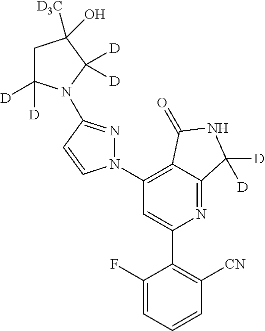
C1(C2=C([CN])C=CC=C2F)=CC(N2N=C(N3C([D])([D])CC([D3C])(O)C3([D])[D])C=C2)=C2C(=N1)C([D])([D])NC2=O
